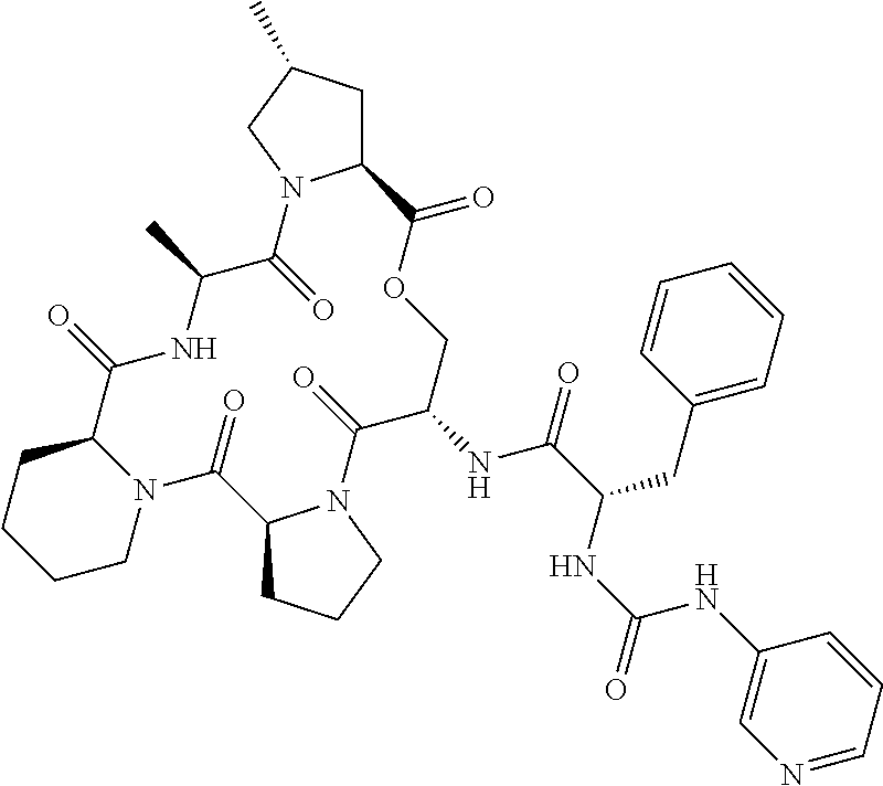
C1CN2C(CC1)C(=O)NC(C)C(=O)N1C(CC(C)C1)C(=O)OCC(NC(=O)C(CC1=CC=CC=C1)NC(NC1=CN=CC=C1)=O)C(=O)N1C(C2=O)CCC1
